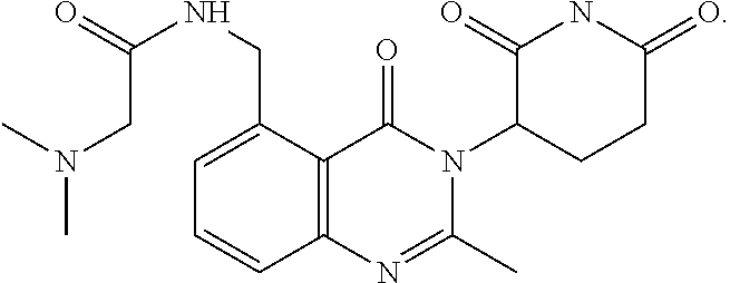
C12=C(C(CNC(=O)CN(C)C)=CC=C1)C(=O)N(C1CCC(=O)NC1=O)C(C)=N2
